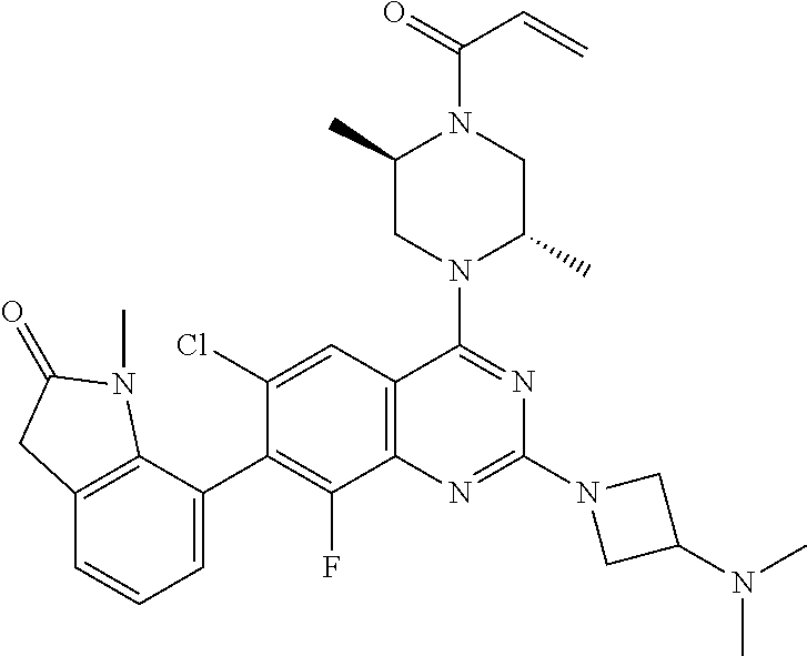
C12=C(C(C3=C(F)C4=C(C=C3Cl)C(N3C(C)CN(C(C=C)=O)C(C)C3)=NC(N3CC(N(C)C)C3)=N4)=CC=C1)N(C)C(=O)C2
